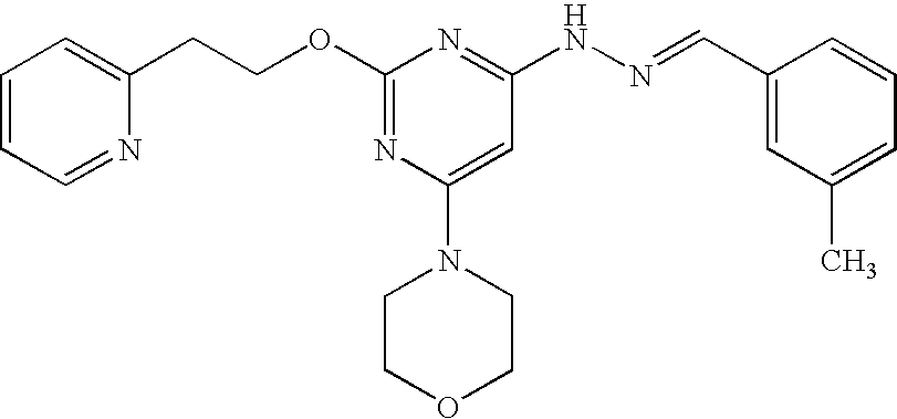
C(OC1=NC(N2CCOCC2)=CC(NN=CC2=CC(C)=CC=C2)=N1)CC1=CC=CC=N1
